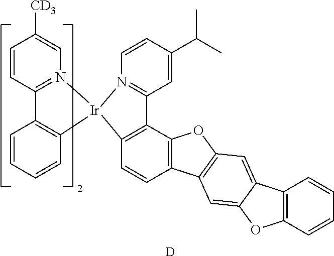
C1=CC2=C(C3=C1[Ir]1(N4=C3C=C(C(C)C)C=C4)N3=C(C=CC([CD3])=C3)C3=C1C=CC=C3)OC1=C2C=C2C(=C1)C1=C(O2)C=CC=C1.[D]
